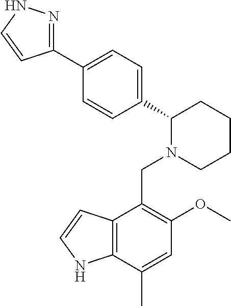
C1(C2=NNC=C2)=CC=C(C2N(CC3=C(OC)C=C(C)C4=C3C=CN4)CCCC2)C=C1
